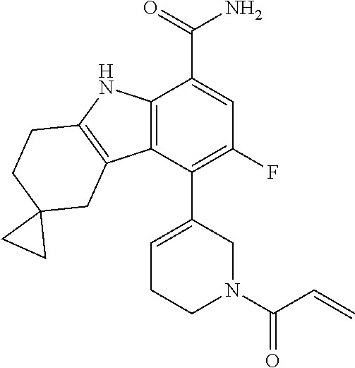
C12=C(C(C3=CCCN(C(C=C)=O)C3)=C(F)C=C1C(=O)N)C1=C(N2)CCC2(C1)CC2
